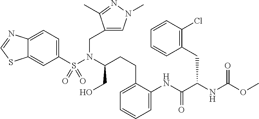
C1(S(N(C(CO)CCC2=CC=CC=C2NC(C(NC(OC)=O)CC2=C(Cl)C=CC=C2)=O)CC2=CN(C)N=C2C)(=O)=O)=CC=C2C(=C1)SC=N2
